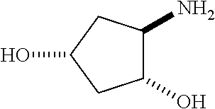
C1(N)C(O)CC(O)C1
